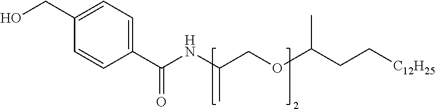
C1(C(=O)NC(C)COC(C)CC[C12H25])=CC=C(CO)C=C1
